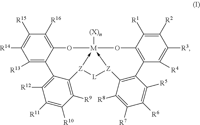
C12=C([R16])C([R15])=C([R14])C([R13])=C1C1=C([R12])C([R11])=C([R10])C([R9])=C1[Z]1->[M]3([(X)n])(-[Z]([L]1)C1=C(C([R5])=C([R6])C([R7])=C1[R8])C1=C(O3)C([R1])=C([R2])C([R3])=C1[R4])O2
